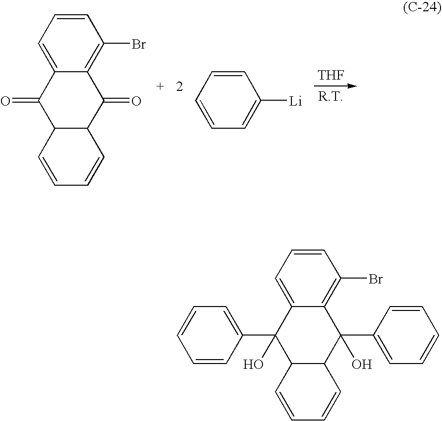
C1=C2C(=C(Br)C=C1)C(=O)C1C(C2=O)C=CC=C1.C1=CC([Li])=CC=C1.[THF].C1=CC(C2(O)C3C(C(C4=CC=CC=C4)(O)C4=C(Br)C=CC=C24)C=CC=C3)=CC=C1
